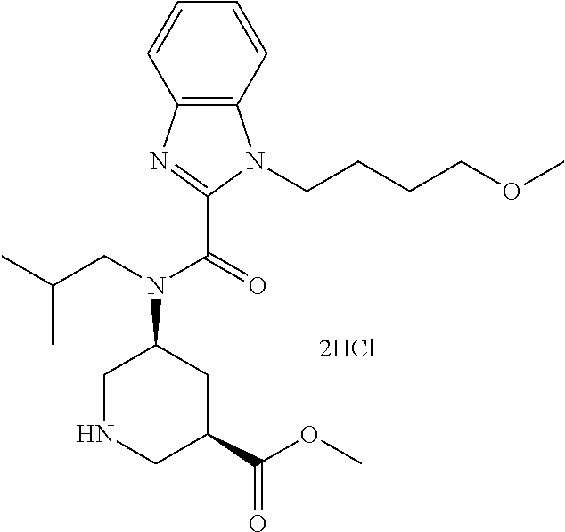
C1=CC2=C(C=C1)N(CCCCOC)C(C(=O)N(CC(C)C)C1CNCC(C(=O)OC)C1)=N2
